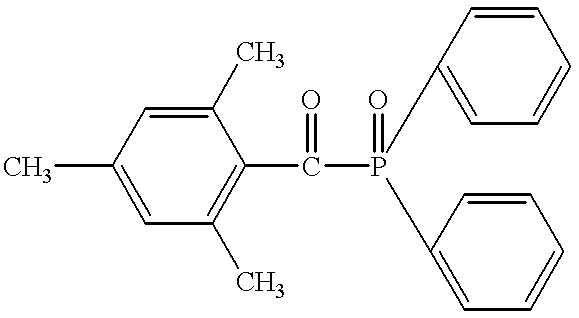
C1(C)=CC(C)=C(C(=O)P(=O)(C2=CC=CC=C2)C2=CC=CC=C2)C(C)=C1
